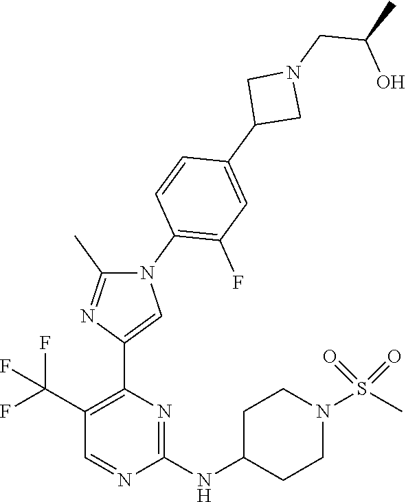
C1=NC(NC2CCN(S(C)(=O)=O)CC2)=NC(C2=CN(C3=C(F)C=C(C4CN(CC(O)C)C4)C=C3)C(C)=N2)=C1C(F)(F)F
